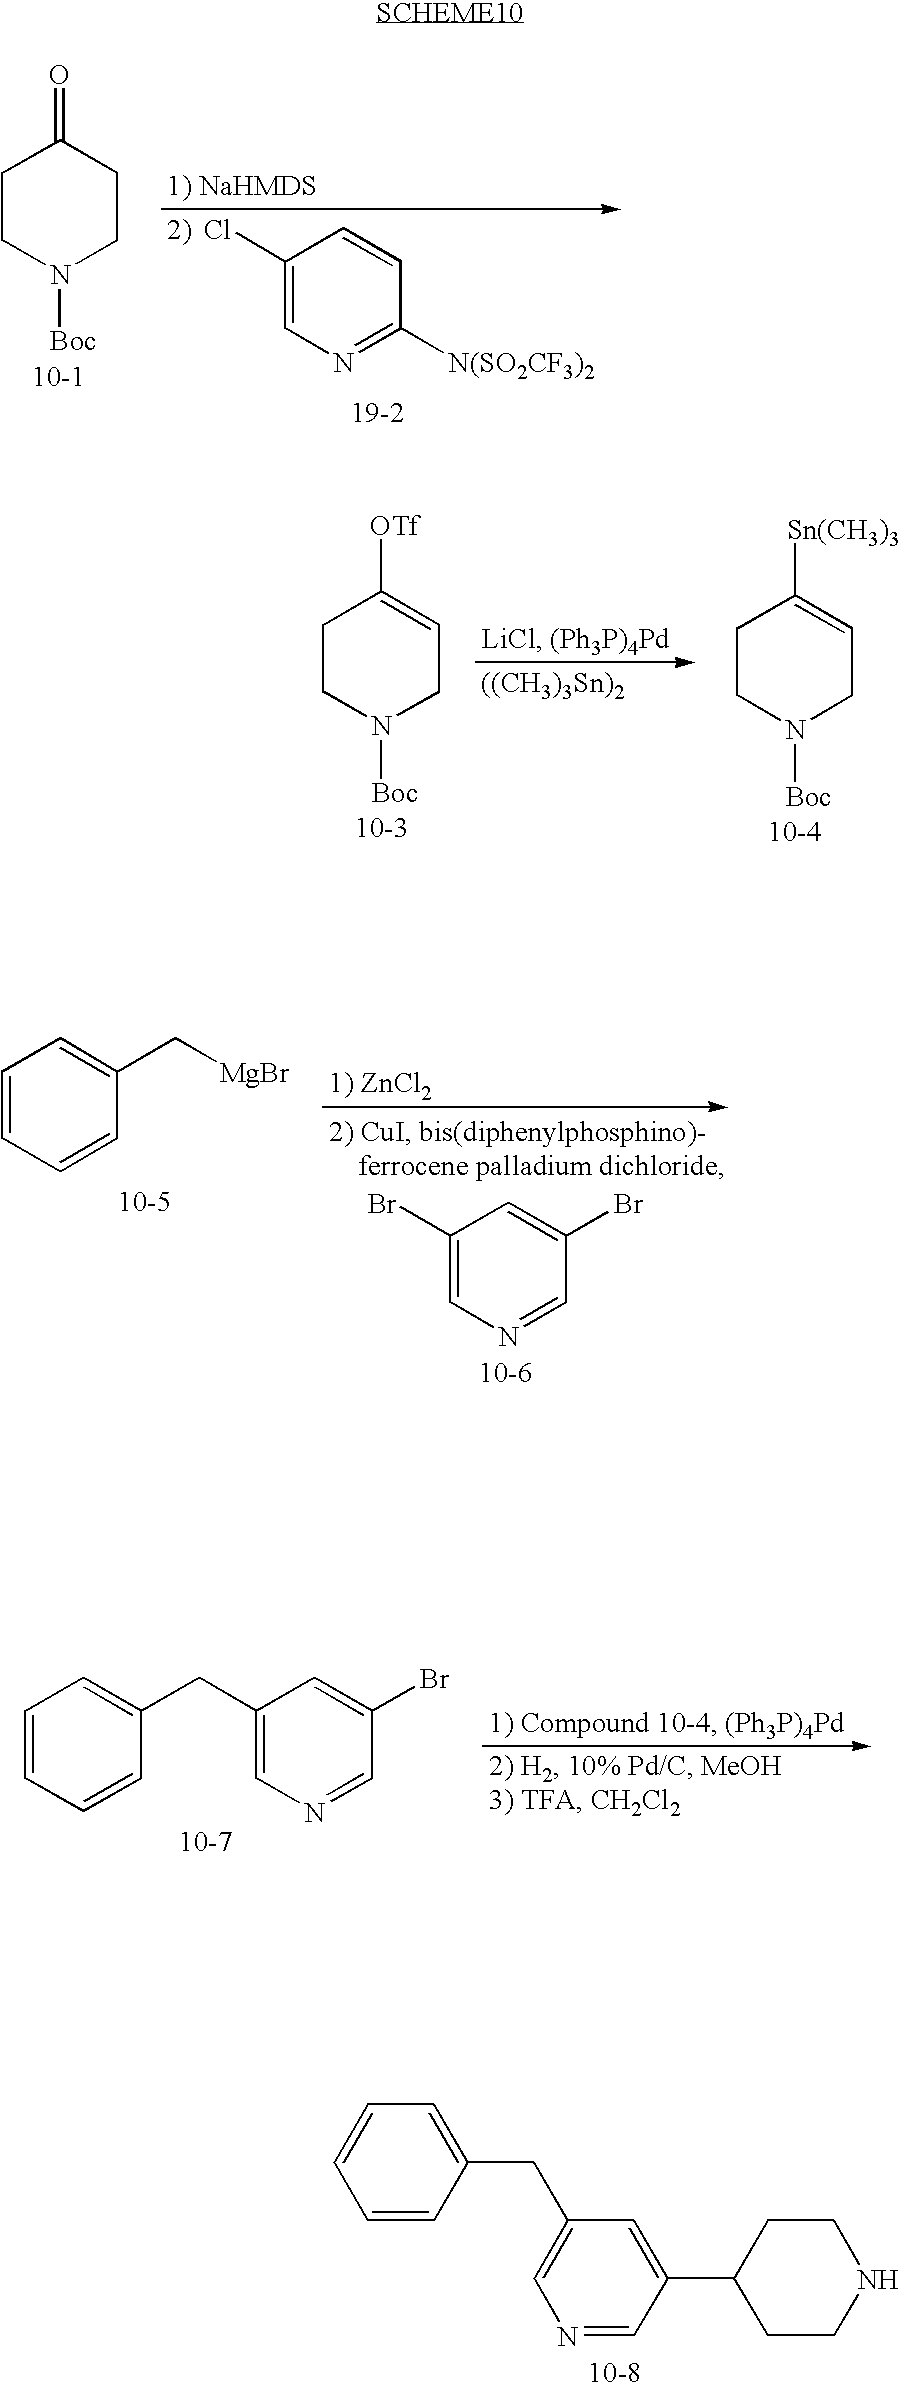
C1CN([Boc])CC=C1[OTf].C1CN([Boc])CC=C1[Sn(CH3)3].[((CH3)3Sn)2].C1=CC=CC(C[MgBr])=C1.C1(Br)=CN=CC(Br)=C1.C1=CC=CC(CC2=CN=CC(Br)=C2)=C1.C1(CC2=CN=CC(C3CCNCC3)=C2)=CC=CC=C1.C1CN([Boc])CCC1=O.C1(Cl)=CN=C([N(SO2CF3)2])C=C1
